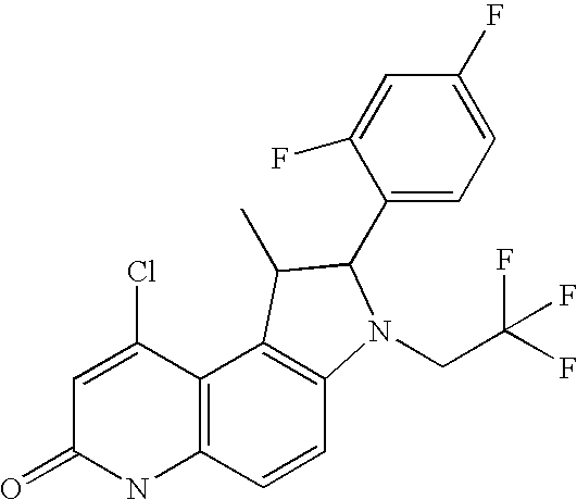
C12=C(C=CC3=C1C(C)C(C1=CC=C(F)C=C1F)N3CC(F)(F)F)NC(=O)C=C2Cl
